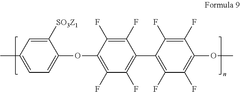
C1([SO3Z1])=CC(C)=CC=C1OC1=C(F)C(F)=C(C2=C(F)C(F)=C(OC)C(F)=C2F)C(F)=C1F
